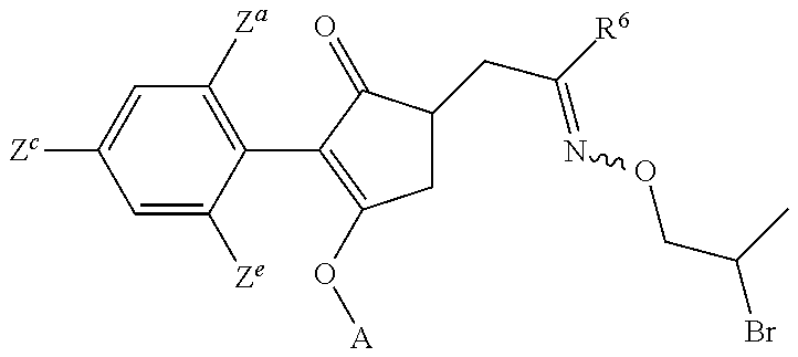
C1=C([Ze])C(C2=C(O[A])CC(CC(=NOCC(Br)C)[R6])C2=O)=C([Za])C=C1[Zc]
